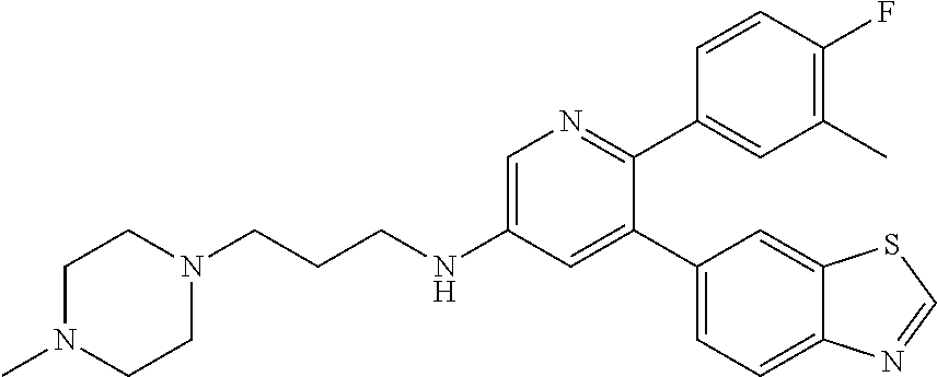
C(NC1=CN=C(C2=CC(C)=C(F)C=C2)C(C2=CC=C3C(=C2)SC=N3)=C1)CCN1CCN(C)CC1
